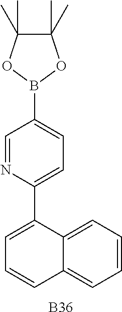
C1=NC(C2=CC=CC3=CC=CC=C23)=CC=C1B1OC(C)(C)C(C)(C)O1.[B36]
